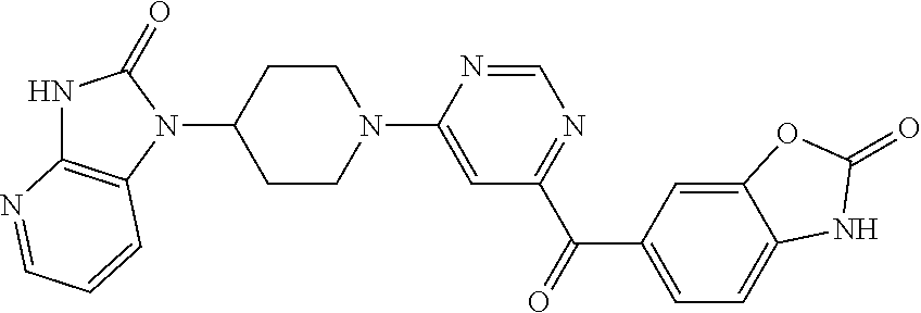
C1CC(N2C(=O)NC3=C2C=CC=N3)CCN1C1=CC(C(=O)C2=CC=C3C(=C2)OC(=O)N3)=NC=N1
